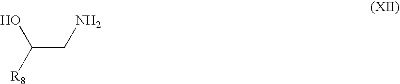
OC([R8])CN
